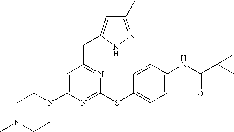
C1N(C)CCN(C2=CC(CC3=CC(C)=NN3)=NC(SC3=CC=C(NC(=O)C(C)(C)C)C=C3)=N2)C1
